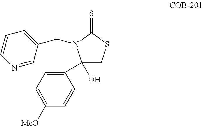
C1(O)(C2=CC=C([MeO])C=C2)CSC(=S)N1CC1=CC=CN=C1
